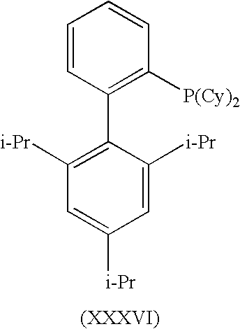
C1=CC(C2=C([i-Pr])C=C([i-Pr])C=C2[i-Pr])=C([P(Cy)2])C=C1
